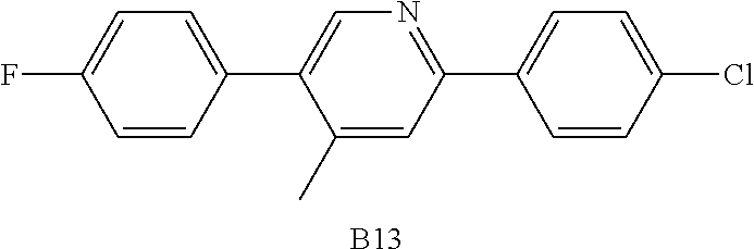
C1(C)=CC(C2=CC=C(Cl)C=C2)=NC=C1C1=CC=C(F)C=C1.[B13]
